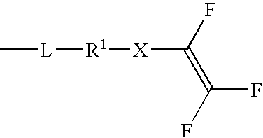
[L]([R1][X]C(=C(F)F)F)C
